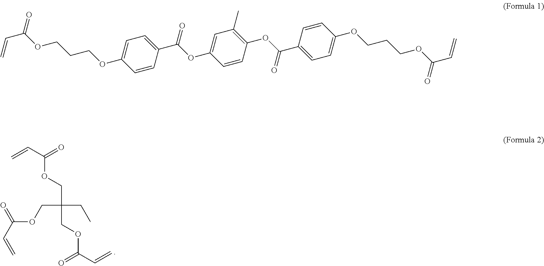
C(CC)(COC(=O)C=C)(COC(=O)C=C)COC(=O)C=C.C1=C(OCCCOC(C=C)=O)C=CC(C(OC2=CC(C)=C(OC(=O)C3=CC=C(OCCCOC(C=C)=O)C=C3)C=C2)=O)=C1
